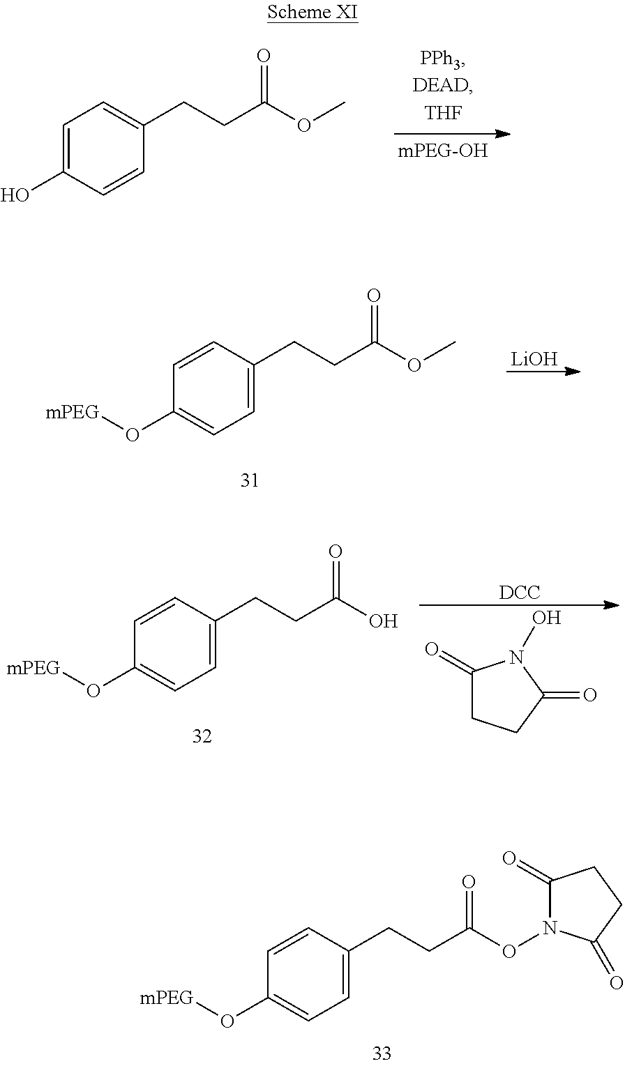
C1=C(O)C=CC(CCC(OC)=O)=C1.C1=CC(CCC(OC)=O)=CC=C1O[mPEG].[LiOH].C1=CC(CCC(O)=O)=CC=C1O[mPEG].C1(=O)CCC(=O)N1O.[DCC].C1=CC(CCC(ON2C(=O)CCC2=O)=O)=CC=C1O[mPEG]
